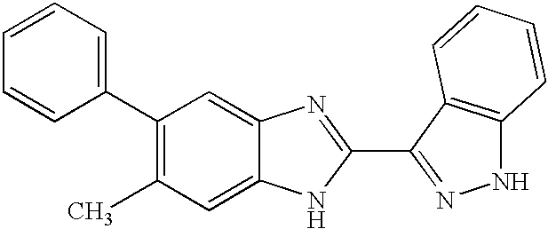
C1(C2=CC=CC=C2)=C(C)C=C2C(=C1)N=C(C1=NNC3=C1C=CC=C3)N2
